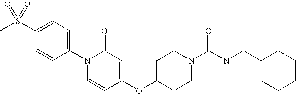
CS(C1=CC=C(N2C=CC(OC3CCN(C(NCC4CCCCC4)=O)CC3)=CC2=O)C=C1)(=O)=O
